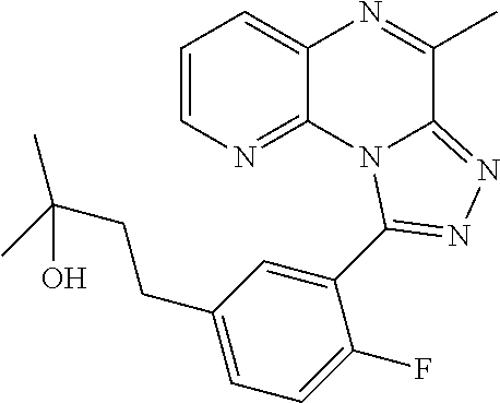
C1=CN=C2C(=C1)N=C(C)C1=NN=C(C3=CC(CCC(C)(C)O)=CC=C3F)N21
